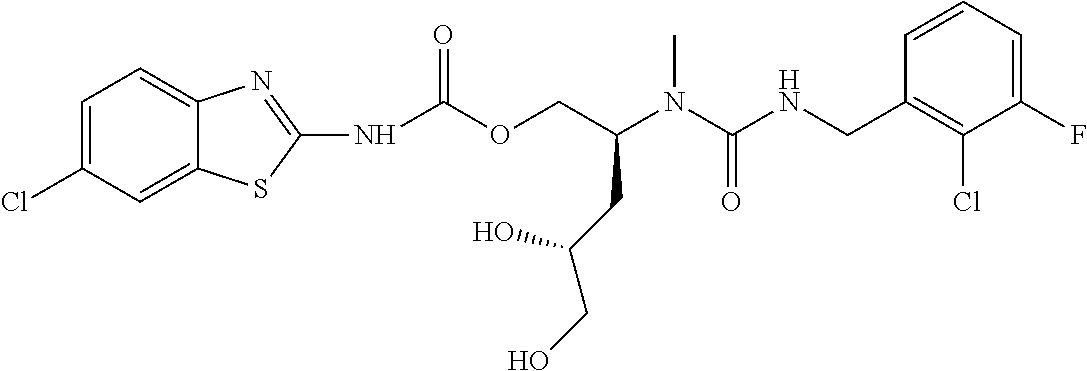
C1=CC(CNC(N(C(COC(=O)NC2=NC3=CC=C(Cl)C=C3S2)CC(CO)O)C)=O)=C(Cl)C(F)=C1
